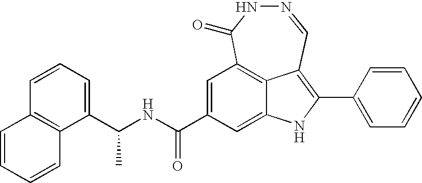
C12=CC(C(NC(C3=CC=CC4=C3C=CC=C4)C)=O)=CC3=C1C(=C(C1=CC=CC=C1)N2)C=NNC3=O
